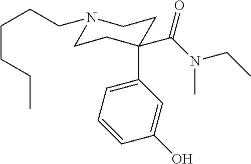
N1(CCCCCC)CCC(C(N(CC)C)=O)(C2=CC=CC(O)=C2)CC1
